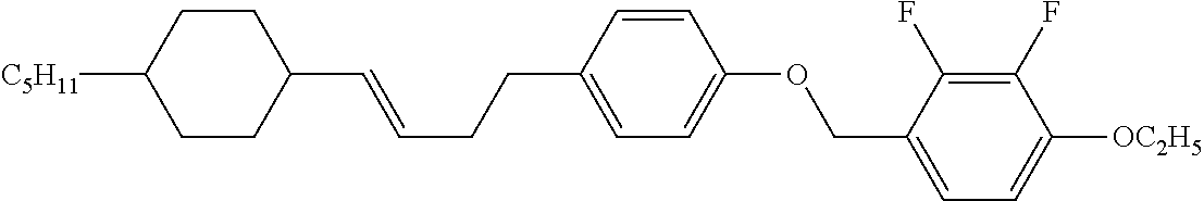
C(CC=CC1CCC([C5H11])CC1)C1=CC=C(OCC2=CC=C([OC2H5])C(F)=C2F)C=C1
